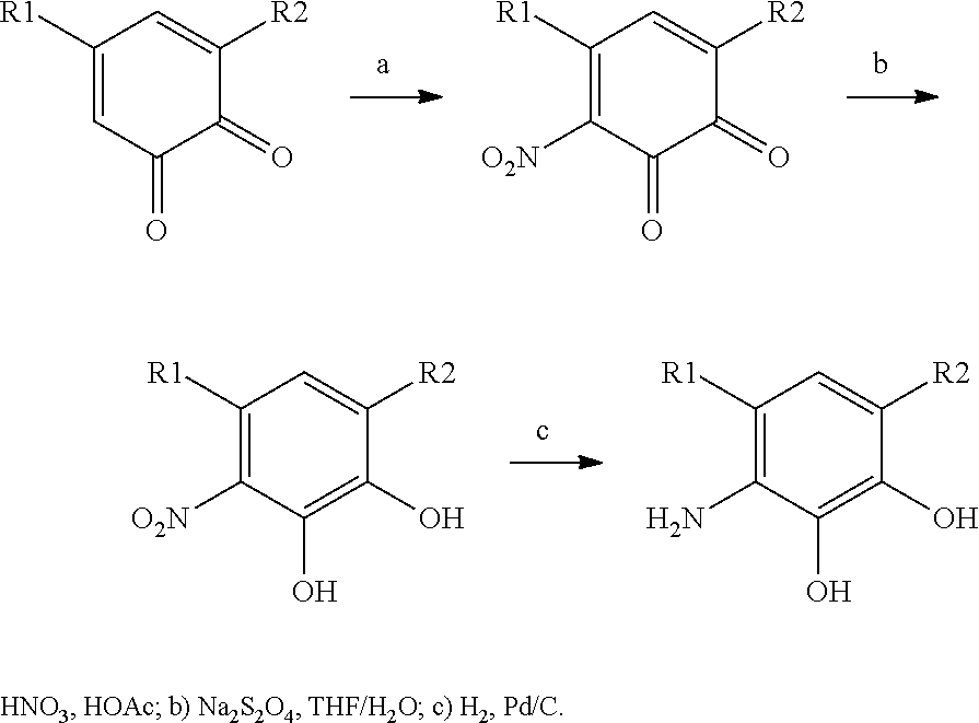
C1([R1])=CC(=O)C(=O)C([R2])=C1.C1([R1])=C([O2N])C(=O)C(=O)C([R2])=C1.C1([R1])=C([O2N])C(O)=C(O)C([R2])=C1.C1([R1])=C(N)C(O)=C(O)C([R2])=C1
